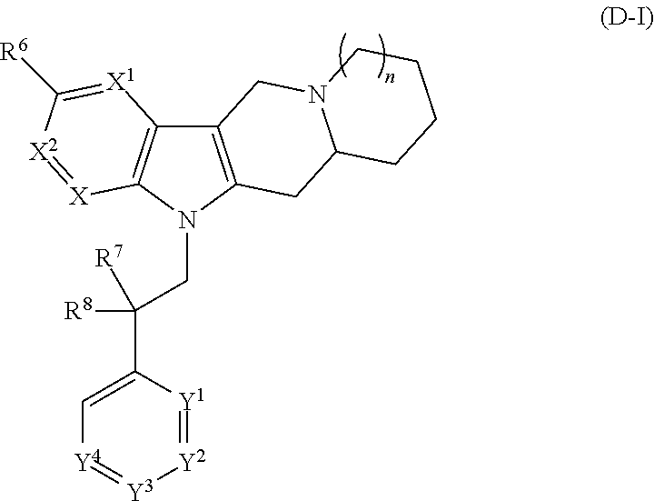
C12=C(N(CC([R8])(C3=C[Y4]=[Y3][Y2]=[Y1]3)[R7])C3=C1[X1]=C([R6])[X2]=[X]3)CC1N(C2)CCCC1
